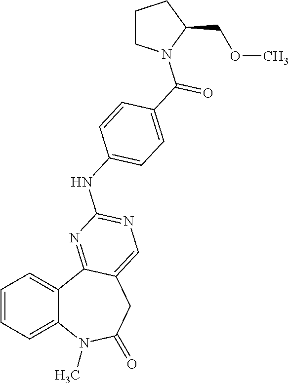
C1=CC=C2C(=C1)C1=NC(NC3=CC=C(C(=O)N4CCCC4COC)C=C3)=NC=C1CC(=O)N2C
